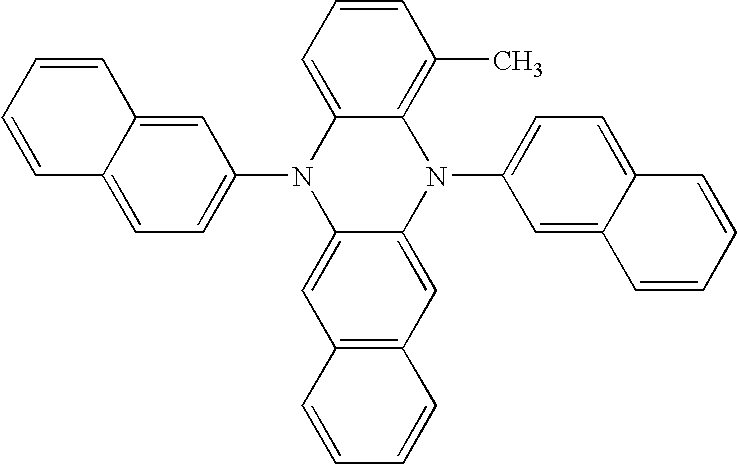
C1(N2C3=CC4=C(C=C3N(C3=CC=C5C(=C3)C=CC=C5)C3=C(C)C=CC=C23)C=CC=C4)=CC=C2C(=C1)C=CC=C2
